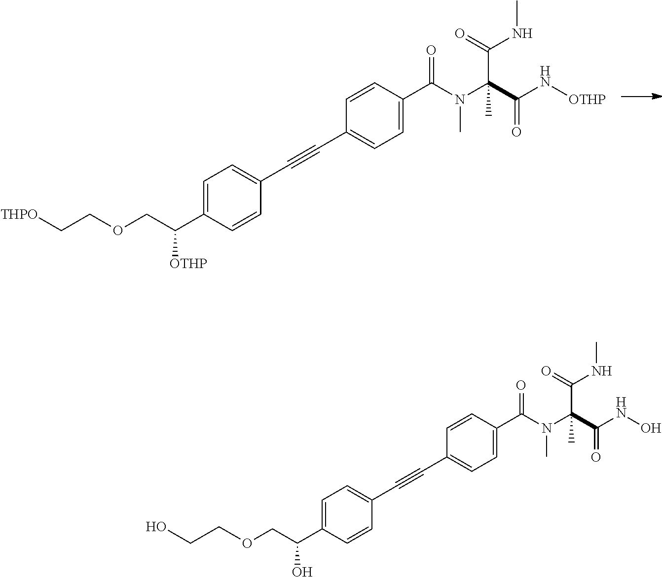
C1=C(C(N(C(C(N[OTHP])=O)(C(=O)NC)C)C)=O)C=CC(C#CC2=CC=C(C(COCC[THPO])[OTHP])C=C2)=C1.C1=C(C(N(C(C(NO)=O)(C(=O)NC)C)C)=O)C=CC(C#CC2=CC=C(C(COCCO)O)C=C2)=C1
